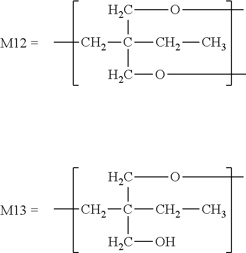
CCC(COC)(CC)CO.CCC(COC)(CC)COC
